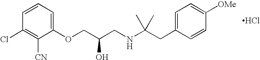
O(CC(CNC(CC1=CC=C([OMe])C=C1)(C)C)O)C1=CC=CC(Cl)=C1[CN].Cl
